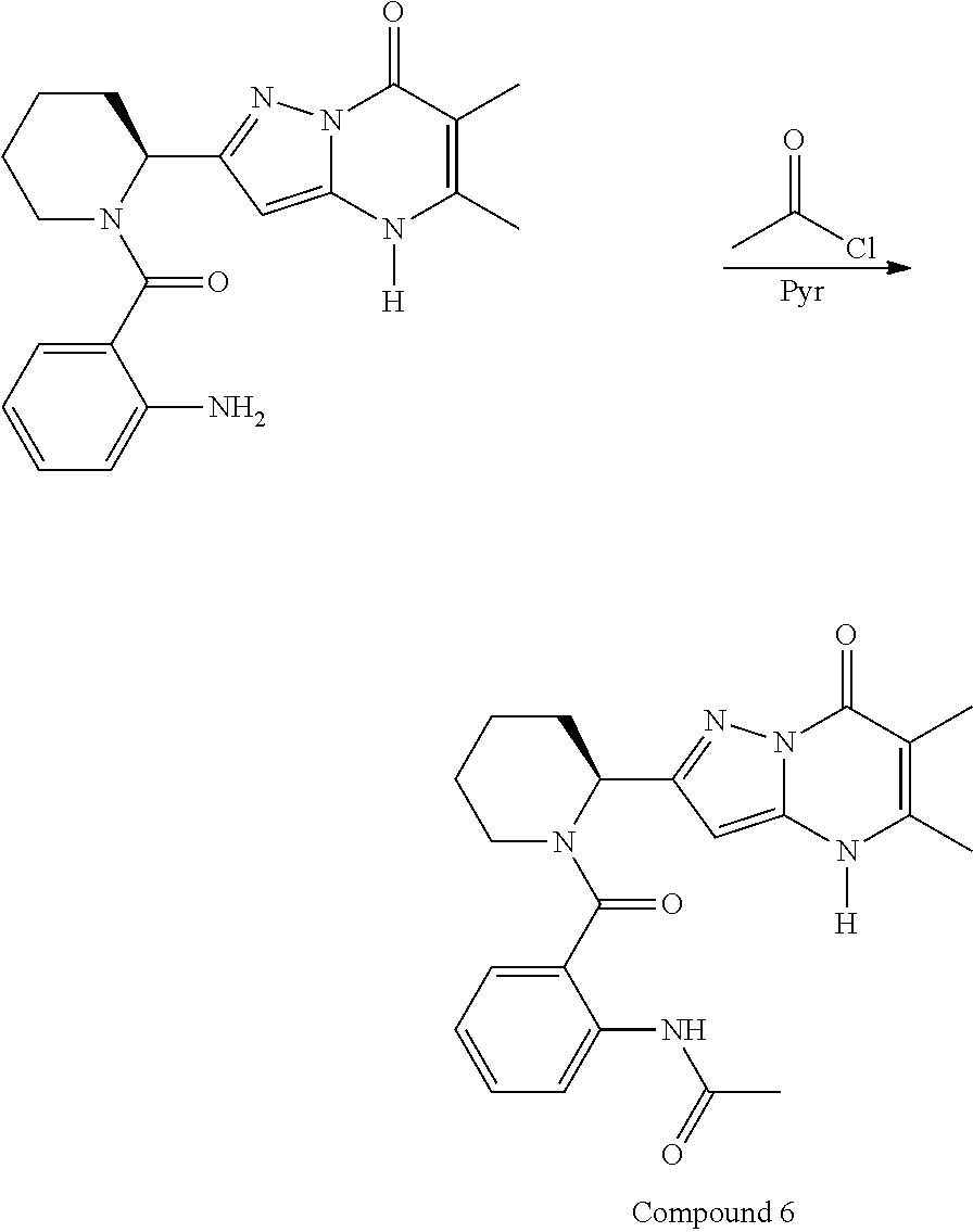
C1CN(C(C2=CC=CC=C2N)=O)C(C2=NN3C(=C2)N([H])C(C)=C(C)C3=O)CC1.CC(Cl)=O.C1CN(C(C2=CC=CC=C2NC(C)=O)=O)C(C2=NN3C(=C2)N([H])C(C)=C(C)C3=O)CC1
